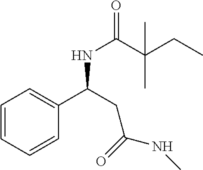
N(C(C(CC)(C)C)=O)C(C1=CC=CC=C1)CC(NC)=O
